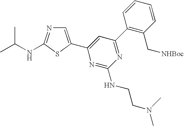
C1=C(C2=CC(C3=C(C[NHBoc])C=CC=C3)=NC(NCCN(C)C)=N2)SC(NC(C)C)=N1
